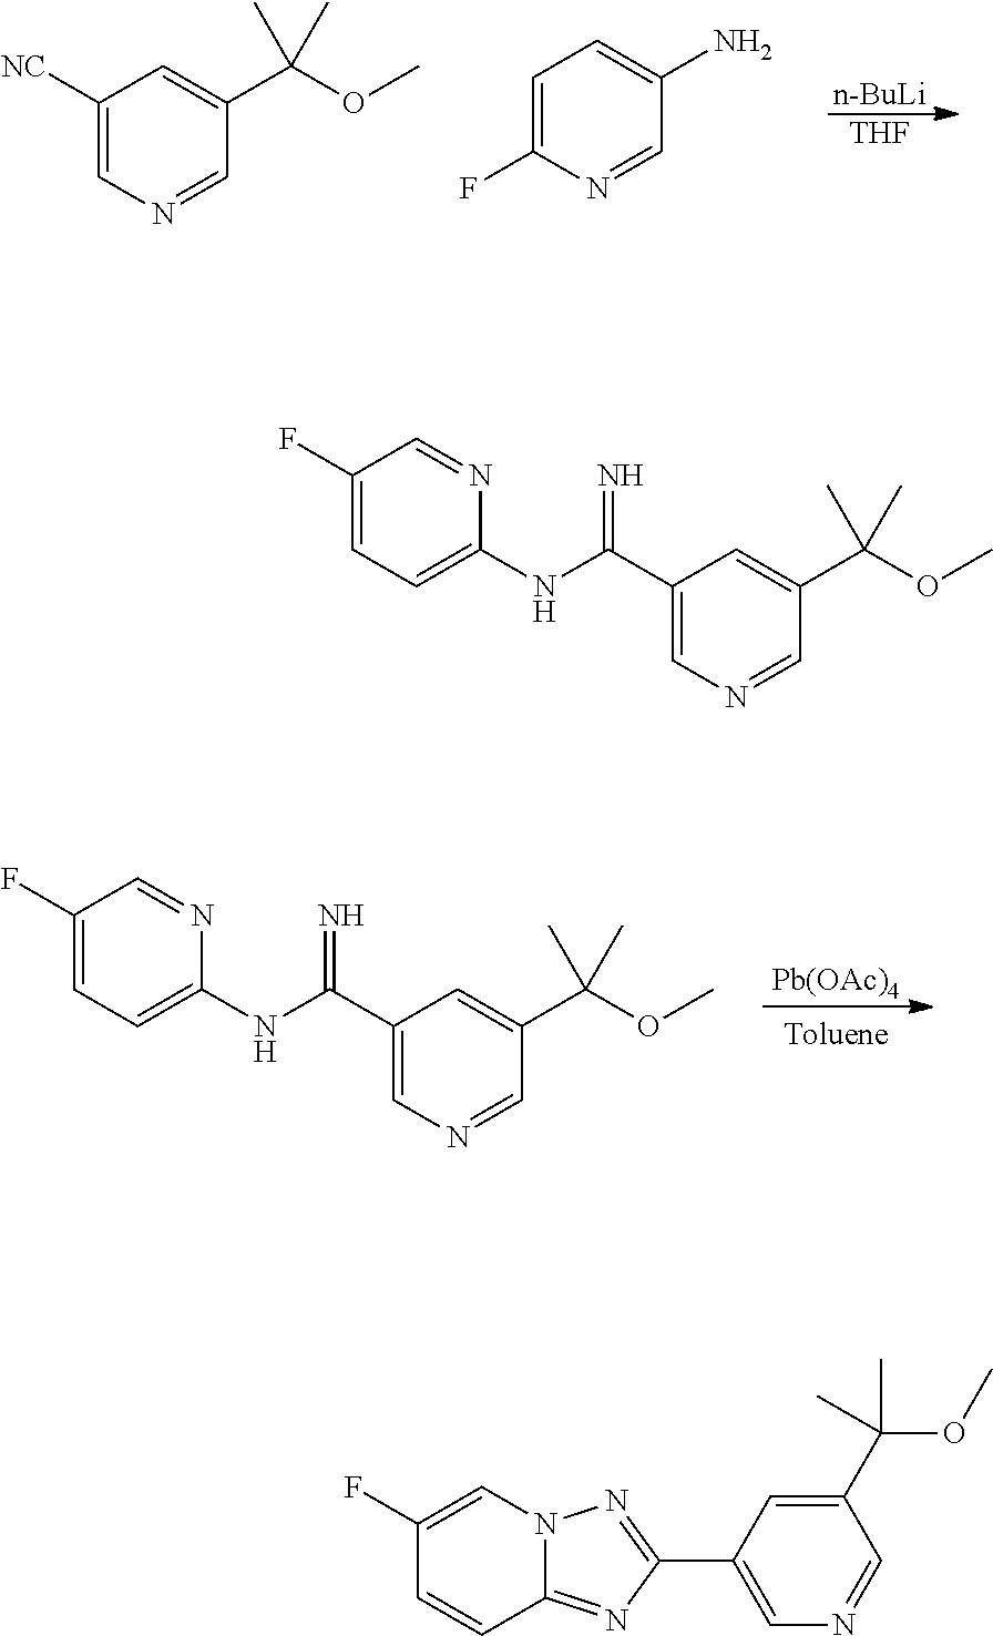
C1([NC])=CN=CC(C(OC)(C)C)=C1.C1=C(F)N=CC(N)=C1.[n-BuLi].[THF].[Pb(OAc)4].C1(C(NC2=CC=C(F)C=N2)=N)=CN=CC(C(OC)(C)C)=C1.C1(C(NC2=CC=C(F)C=N2)=N)=CN=CC(C(OC)(C)C)=C1.C1(F)=CN2C(=NC(C3=CN=CC(C(OC)(C)C)=C3)=N2)C=C1
